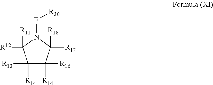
C1([R13])([R14])C([R16])([R14])C([R18])([R17])N([E][R30])C1([R12])[R11]
